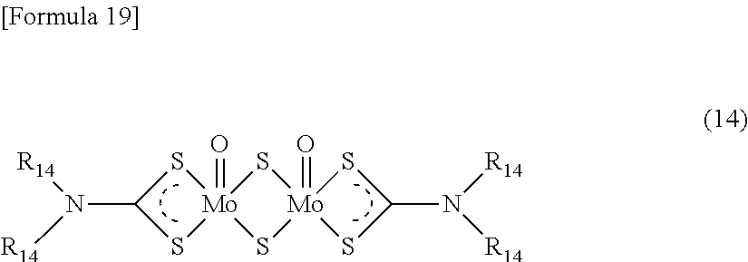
S1[Mo]2(=O)(SC1N([R14])[R14])S[Mo]1(=O)(S2)SC(N([R14])[R14])S1
